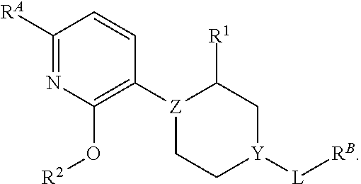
C1([RA])=NC(O[R2])=C([Z]2CC[Y]([L][RB])CC2[R1])C=C1
